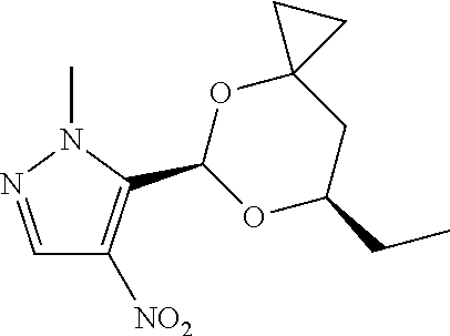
C1=NN(C)C(C2OC(CC)CC3(O2)CC3)=C1[NO2]
